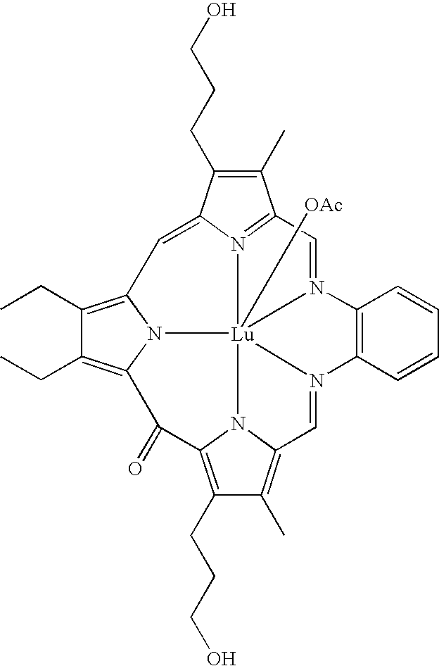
C1(C)=C(CCCO)C2=CC3=C(CC)C(CC)=C4N3[Lu]356([OAc])N2=C1C=N3C1=C(C=CC=C1)N5=CC1=C(C)C(CCCO)=C(C4=O)N16
